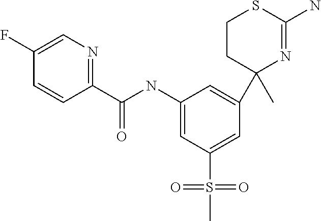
C1CC(C2=CC(NC(C3=NC=C(F)C=C3)=O)=CC(S(=O)(=O)C)=C2)(C)N=C(N)S1
